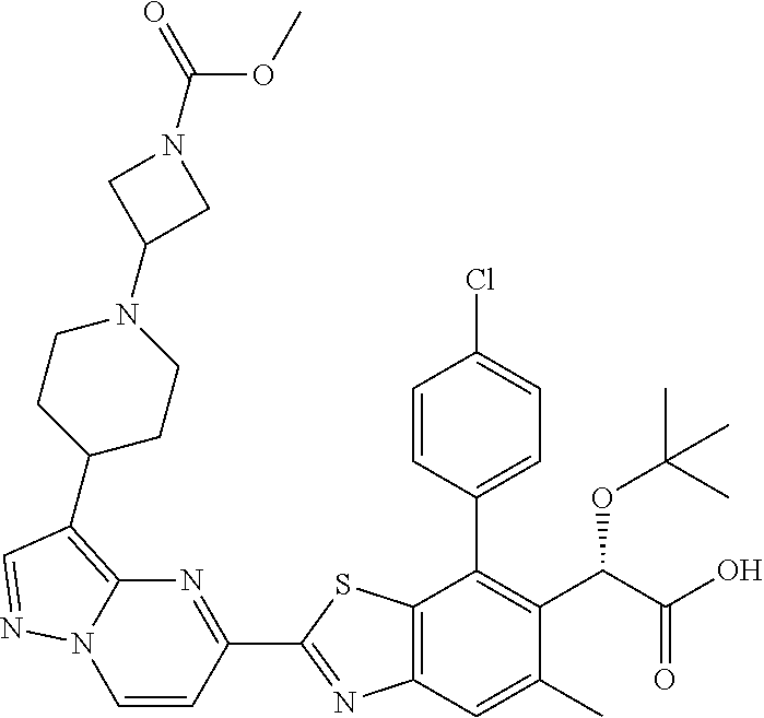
C1=CC(C2=NC3=C(S2)C(C2=CC=C(Cl)C=C2)=C(C(C(O)=O)OC(C)(C)C)C(C)=C3)=NC2=C(C3CCN(C4CN(C(=O)OC)C4)CC3)C=NN12
